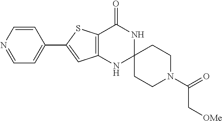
C12=C(NC3(NC1=O)CCN(C(=O)C[OMe])CC3)C=C(C1=CC=NC=C1)S2
